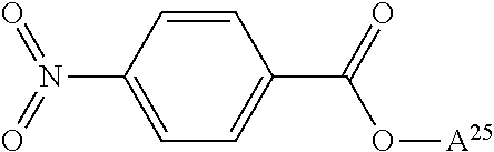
O([A25])C(C1=CC=C(N(=O)=O)C=C1)=O
